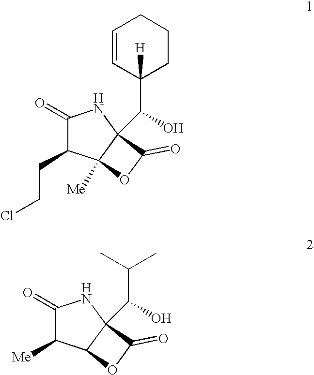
C1(=O)C(CCCl)C2([Me])C(C(C3([H])CCCC=C3)O)(N1)C(=O)O2.C1(=O)C([Me])C2C(C(C(C)C)O)(N1)C(=O)O2
